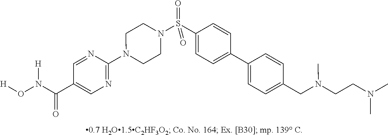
N1(C2=NC=C(C(N(O[H])[H])=O)C=N2)CCN(S(C2=CC=C(C3=CC=C(CN(CCN(C)C)C)C=C3)C=C2)(=O)=O)CC1
